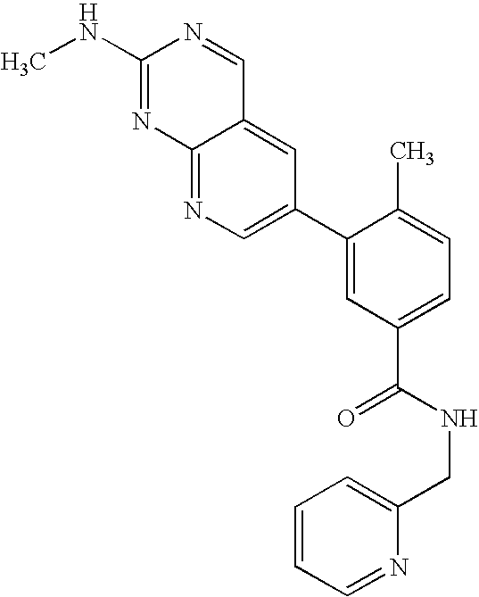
C12=CC(C3=CC(C(NCC4=CC=CC=N4)=O)=CC=C3C)=CN=C1N=C(NC)N=C2
